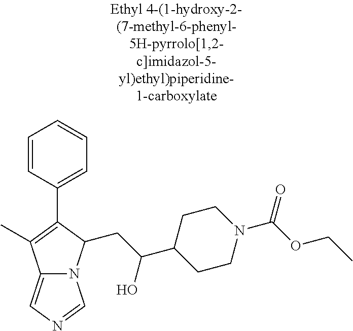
C12=CN=CN1C(CC(C1CCN(C(OCC)=O)CC1)O)C(C1=CC=CC=C1)=C2C
